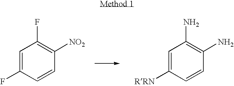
C1=C(F)C=CC([NO2])=C1F.C1=C([RRN])C=CC(N)=C1N
